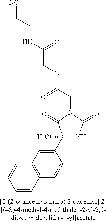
C1(C)(C2=CC3=C(C=C2)C=CC=C3)NC(=O)N(CC(OCC(NCC[NC])=O)=O)C1=O
